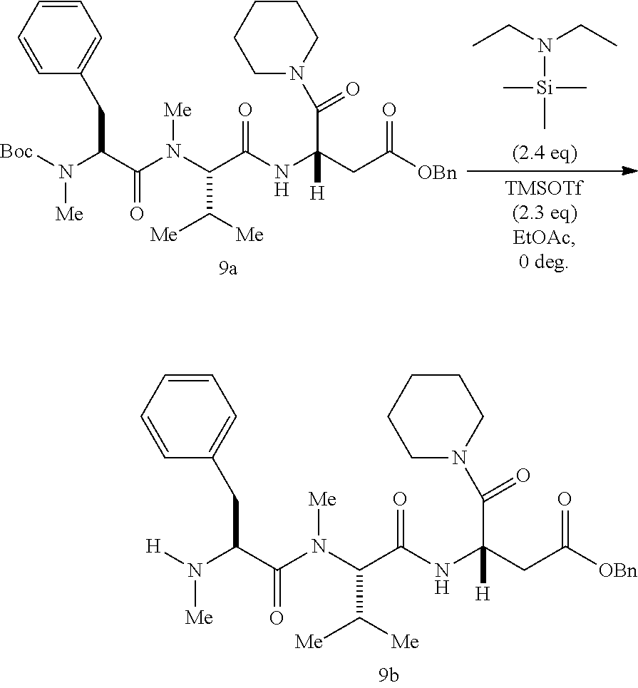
C1=CC=CC(CC(C(N(C(C(NC(CC(=O)[OBn])(C(=O)N2CCCCC2)[H])=O)C([Me])[Me])[Me])=O)N([H])[Me])=C1.CCN([Si](C)(C)C)CC.C1=CC=CC(CC(C(N(C(C(NC(CC(=O)[OBn])(C(=O)N2CCCCC2)[H])=O)C([Me])[Me])[Me])=O)N([Boc])[Me])=C1
